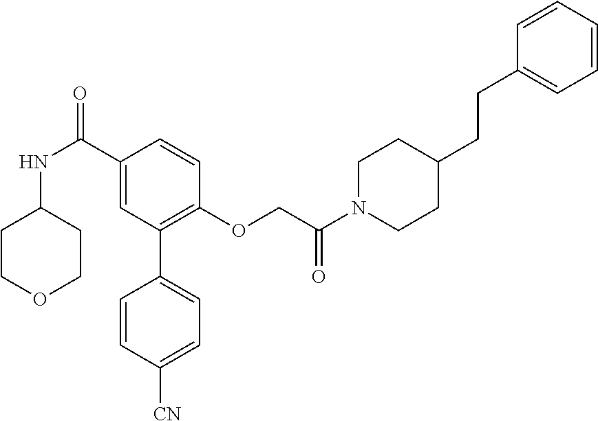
C1(C(NC2CCOCC2)=O)=CC(C2=CC=C([CN])C=C2)=C(OCC(N2CCC(CCC3=CC=CC=C3)CC2)=O)C=C1
